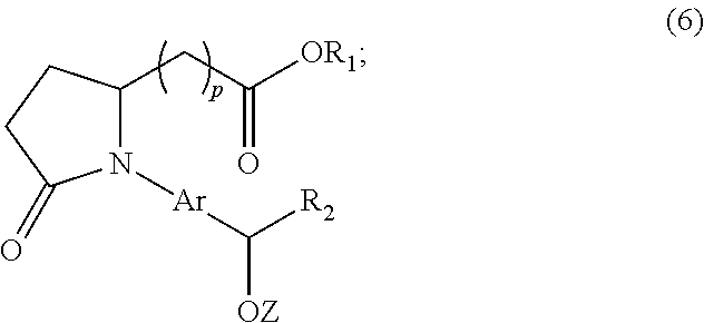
N1([Ar]C([OZ])[R2])C(CC([OR1])=O)CCC1=O
